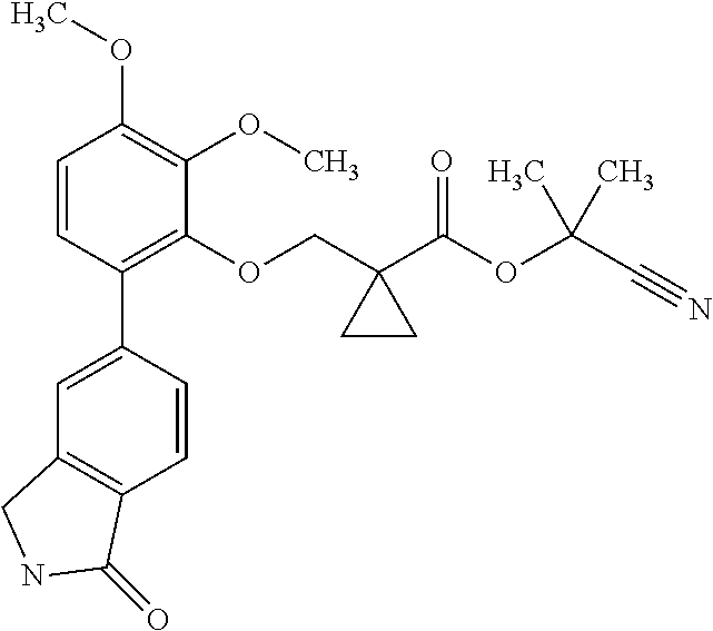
C1=CC(C2=CC3=C(C=C2)C(=O)NC3)=C(OCC2(C(OC(C#N)(C)C)=O)CC2)C(OC)=C1OC
